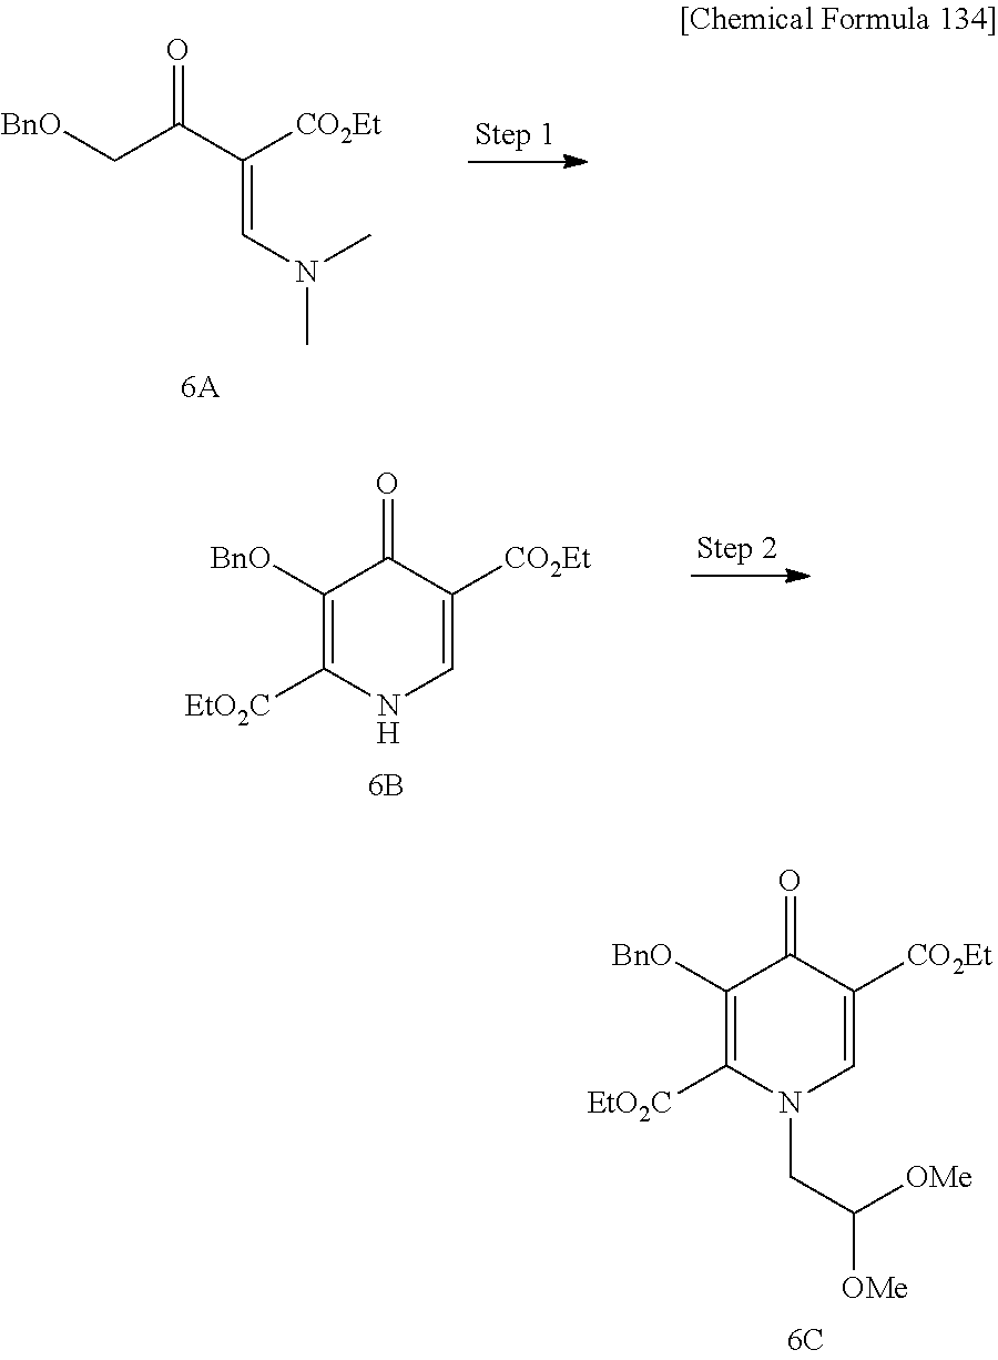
[BnO]CC(C([CO2Et])=CN(C)C)=O.C1([BnO])=C([EtO2C])NC=C([CO2Et])C1=O.C1([BnO])=C([EtO2C])N(CC([OMe])[OMe])C=C([CO2Et])C1=O
